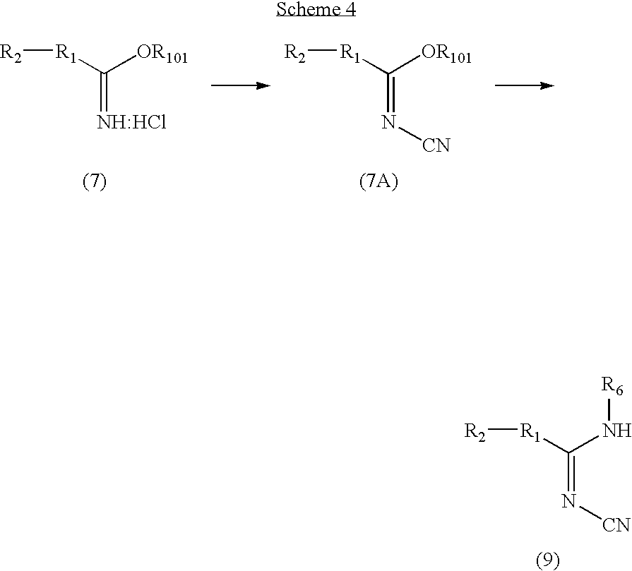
[R2][R1]C(N[R6])=N[CN].[R2][R1]C([OR101])=[NH:HCl].[R2][R1]C([OR101])=N[CN]
